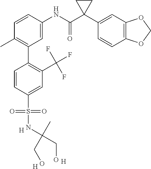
C1=CC(NC(C2(C3=CC4=C(C=C3)OCO4)CC2)=O)=CC(C2=C(C(F)(F)F)C=C(S(=O)(=O)NC(C)(CO)CO)C=C2)=C1C.[H].[H].[H]
